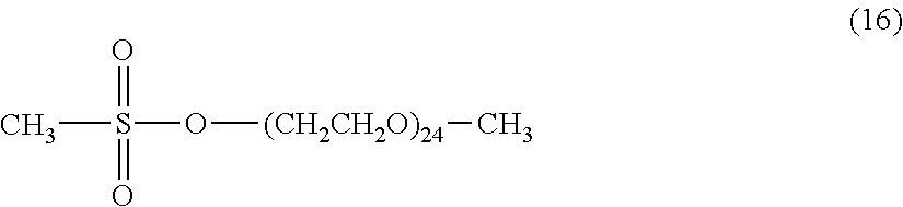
CS(=O)(=O)O[(CH2CH2O)24]C
